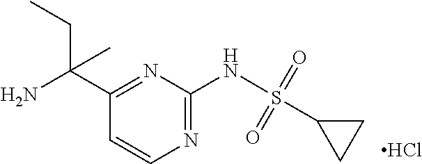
N(C1=NC=CC(C(N)(CC)C)=N1)S(C1CC1)(=O)=O.Cl
